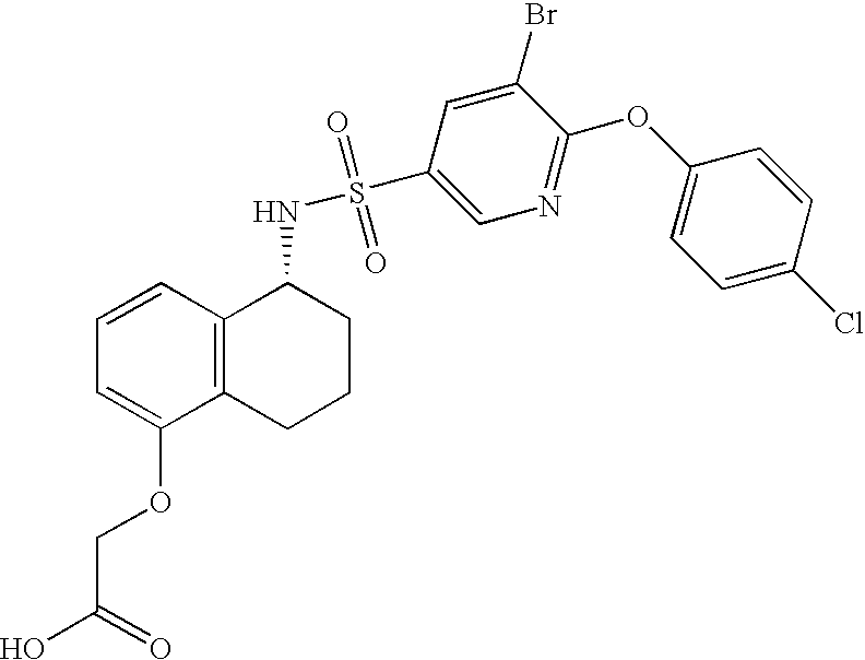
C1=CC2=C(C(OCC(O)=O)=C1)CCCC2NS(=O)(=O)C1=CN=C(OC2=CC=C(Cl)C=C2)C(Br)=C1
